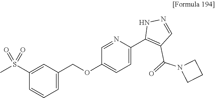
S(C1=CC(COC2=CC=C(C3=C(C(N4CCC4)=O)C=NN3)N=C2)=CC=C1)(C)(=O)=O
